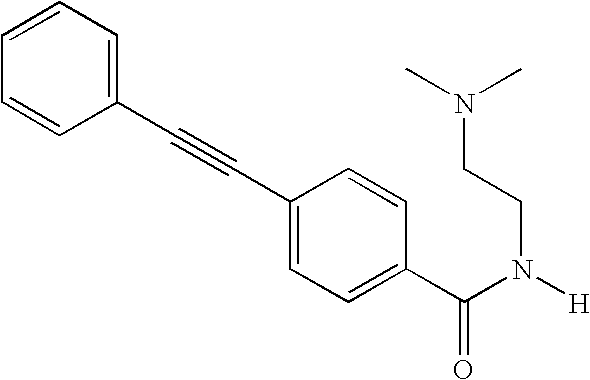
C1=CC=C(C#CC2=CC=C(C(N([H])CCN(C)C)=O)C=C2)C=C1
